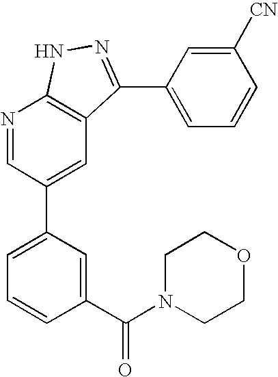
N1=CC(C2=CC=CC(C(N3CCOCC3)=O)=C2)=CC2=C1NN=C2C1=CC=CC([CN])=C1
